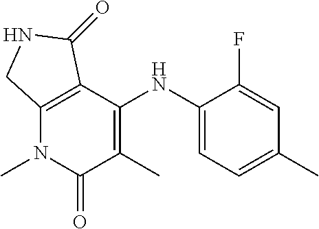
C12=C(N(C)C(=O)C(C)=C1NC1=CC=C(C)C=C1F)CNC2=O
